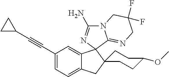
C1(C#CC2CC2)=CC=C2C(=C1)C1(C3(C2)CCC(OC)CC3)N=C(N)N2C1=NCC(F)(F)C2
